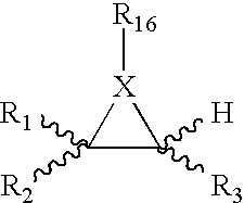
C1([R2])([R1])C([R3])([H])[X]1[R16]
